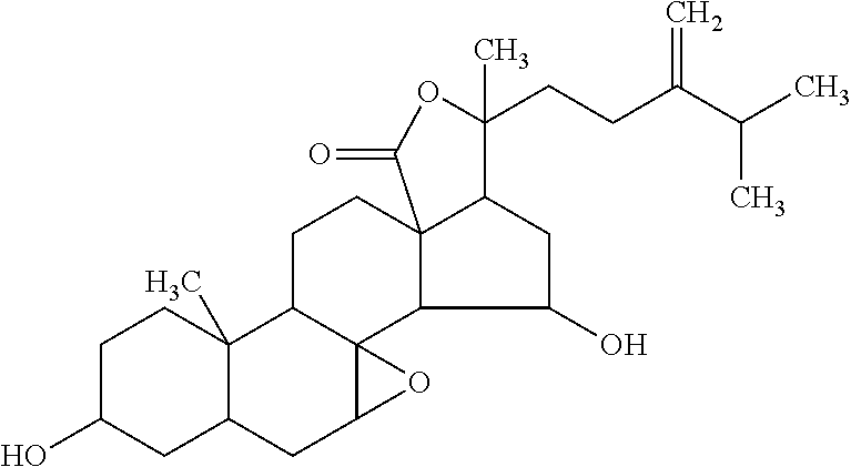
C1C(O)CC2C(C)(C1)C1C3(C(C2)O3)C2C3(CC1)C(CC2O)C(CCC(C(C)C)=C)(C)OC3=O
